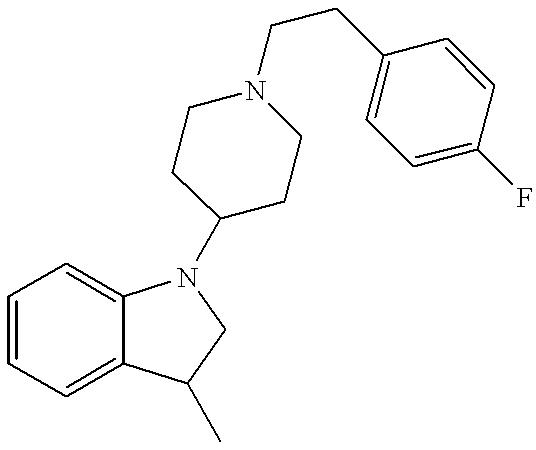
C1=CC=C2C(=C1)N(C1CCN(CCC3=CC=C(F)C=C3)CC1)CC2C
